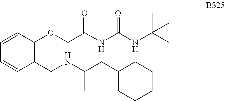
C1(CNC(CC2CCCCC2)C)=C(OCC(NC(NC(C)(C)C)=O)=O)C=CC=C1
